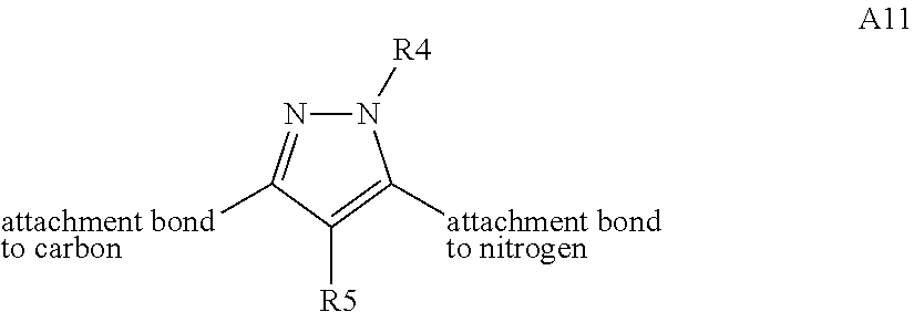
N1([R4])N=C([attachment bondto carbon])C([R5])=C1[attachment bondto nitrogen]
